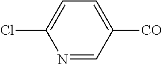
N1=CC([CO])=CC=C1Cl
